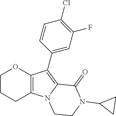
C12=C(C(C3=CC(F)=C(Cl)C=C3)=C3N1CCN(C1CC1)C3=O)OCCC2
